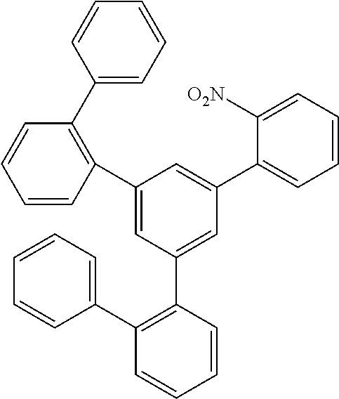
C1=CC(C2=CC=CC=C2)=C(C2=CC(C3=C(C4=CC=CC=C4)C=CC=C3)=CC(C3=CC=CC=C3[O2N])=C2)C=C1
